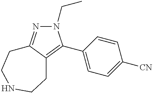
N1(CC)N=C2C(=C1C1=CC=C([CN])C=C1)CCNCC2
